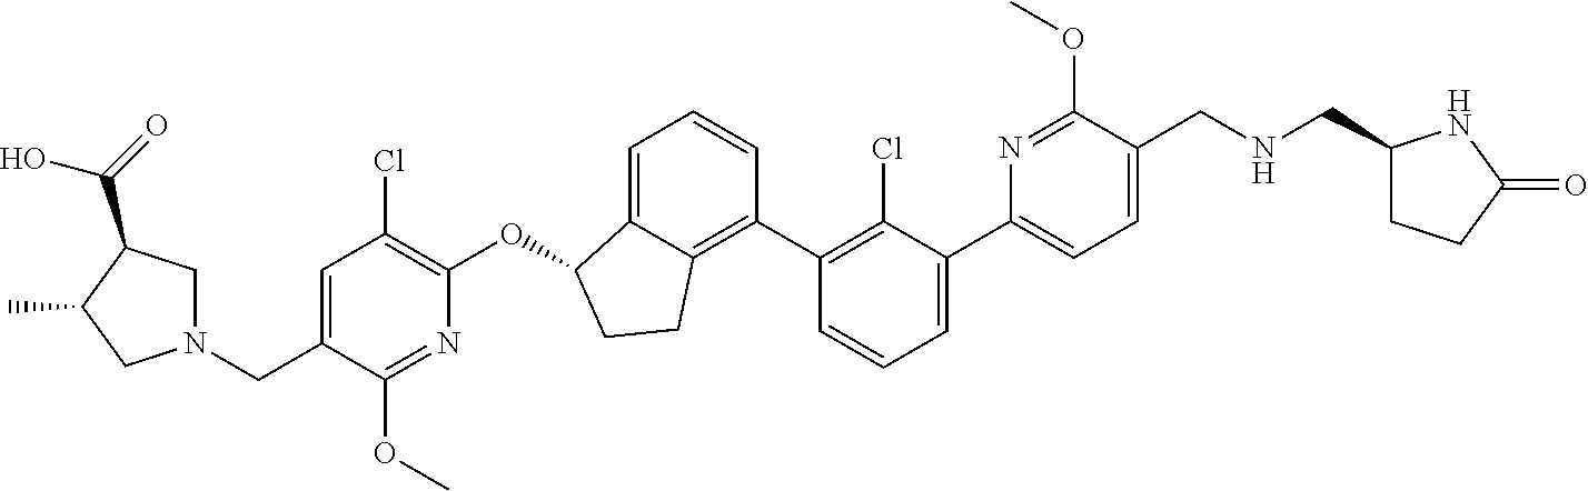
O(C1C2=CC=CC(C3=C(Cl)C(C4=CC=C(CNCC5CCC(=O)N5)C(OC)=N4)=CC=C3)=C2CC1)C1=C(Cl)C=C(CN2CC(C(=O)O)C(C)C2)C(OC)=N1
